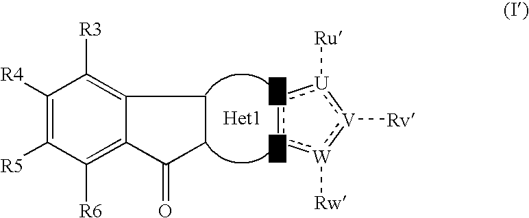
C1([R4])=C([R5])C([R6])=C2C(=C1[R3])CCC2=O.[T]1:[X]:[W]([Rw]):[V]([Rv]):[U]:1[Ru]
